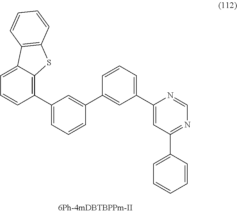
C1(C2=C3C(=CC=C2)C2=C(S3)C=CC=C2)=CC=CC(C2=CC(C3=CC(C4=CC=CC=C4)=NC=N3)=CC=C2)=C1
